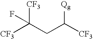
[CF3]C(CC([CF3])[Qg])([CF3])F
